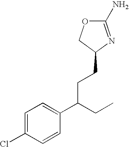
O1C(N)=NC(CCC(C2=CC=C(Cl)C=C2)CC)C1
